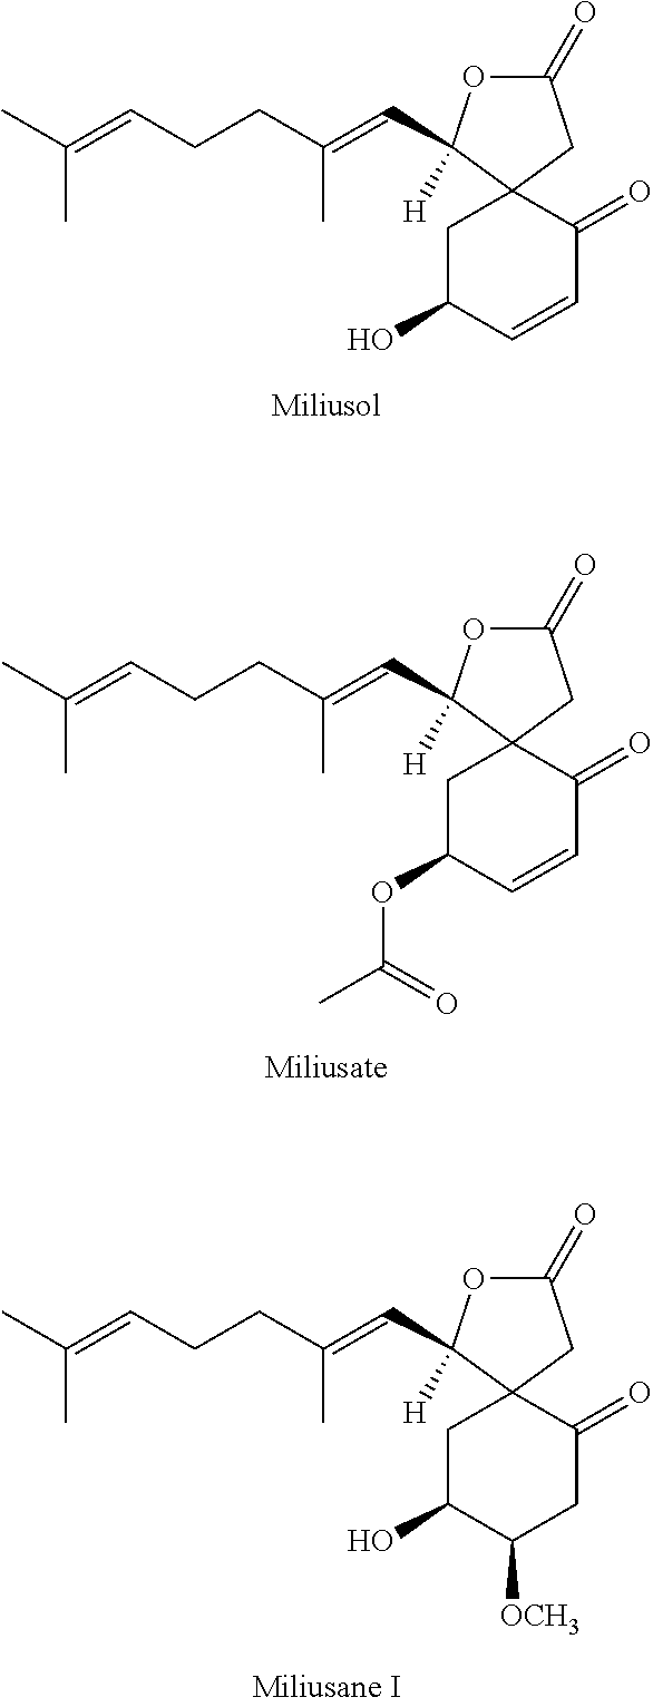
C1(=O)OC([H])(C=C(CCC=C(C)C)C)C2(C1)CC(O)C=CC2=O.C1(=O)OC([H])(C=C(CCC=C(C)C)C)C2(C1)CC(OC(C)=O)C=CC2=O.C1(=O)OC([H])(C=C(CCC=C(C)C)C)C2(C1)CC(O)C([OCH3])CC2=O
